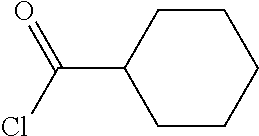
C1C(C(=O)Cl)CCCC1
